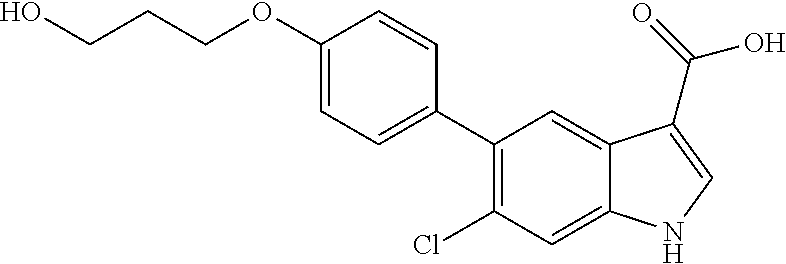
C1(OCCCO)=CC=C(C2=C(Cl)C=C3C(=C2)C(C(=O)O)=CN3)C=C1
